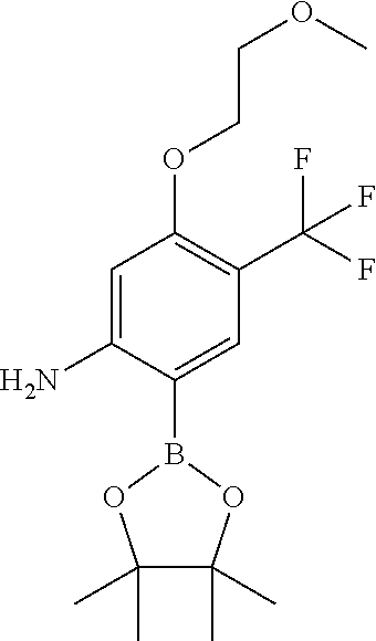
C1=C(N)C(B2OC(C)(C)C(C)(C)O2)=CC(C(F)(F)F)=C1OCCOC
